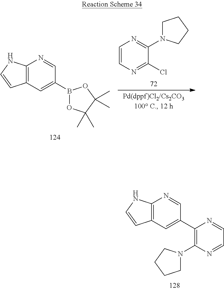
C12=C(C=C(B3OC(C)(C)C(C)(C)O3)C=N1)C=CN2.C1=CN=C(Cl)C(N2CCCC2)=N1.C12=C(C=C(C3=C(N4CCCC4)N=CC=N3)C=N1)C=CN2
